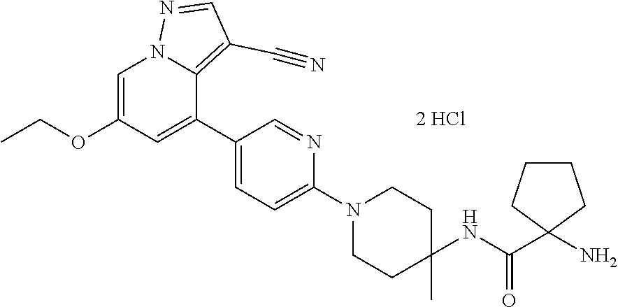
C1=C(OCC)C=C(C2=CC=C(N3CCC(C)(NC(C4(N)CCCC4)=O)CC3)N=C2)C2=C(C#N)C=NN12
